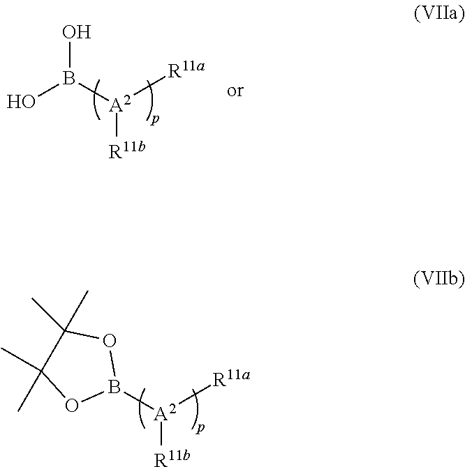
B([A2]([R11b])[R11a])(O)O.B1([A2]([R11b])[R11a])OC(C)(C)C(C)(C)O1
